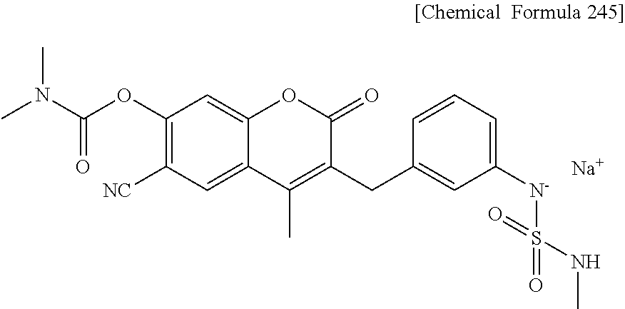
C12=CC([NC])=C(OC(N(C)C)=O)C=C1OC(=O)C(CC1=CC([N-]S(NC)(=O)=O)=CC=C1)=C2C.[Na]
